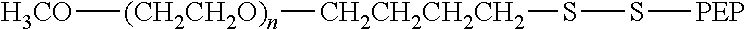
[H3CO][(CH2CH2O)n][CH2CH2CH2CH2]SS[PEP]
